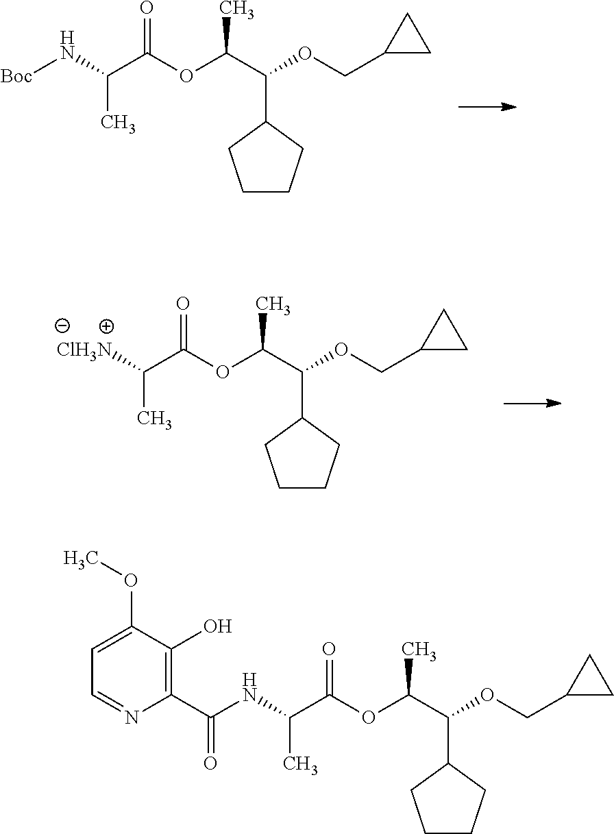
O(C(C(OC(C(N[Boc])C)=O)C)C1CCCC1)CC1CC1.O(C(C(OC(C([ClH3N])C)=O)C)C1CCCC1)CC1CC1.O(C(C(OC(C(NC(C1=C(O)C(OC)=CC=N1)=O)C)=O)C)C1CCCC1)CC1CC1
